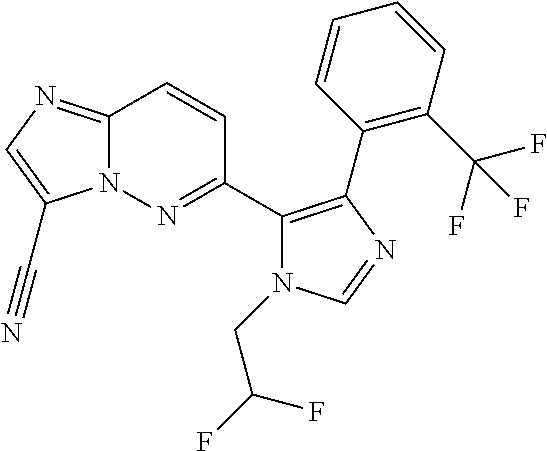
C12=NC=C(C#N)N1N=C(C1=C(C3=C(C(F)(F)F)C=CC=C3)N=CN1CC(F)F)C=C2
